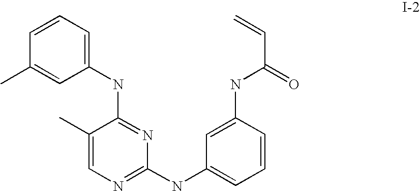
C1(NC2=NC(NC3=CC=CC(NC(C=C)=O)=C3)=NC=C2C)=CC=CC(C)=C1
